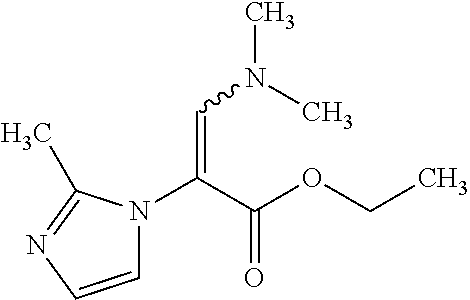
C1=CN=C(C)N1C(C(OCC)=O)=CN(C)C
